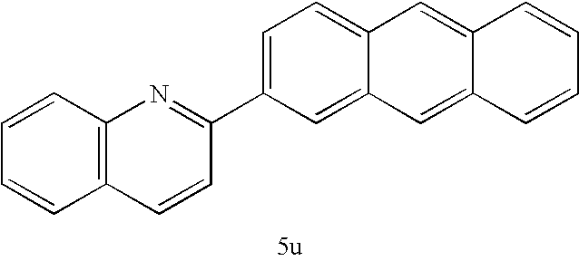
C12=C(N=C(C3=CC=C4C(=C3)C=C3C(=C4)C=CC=C3)C=C1)C=CC=C2
